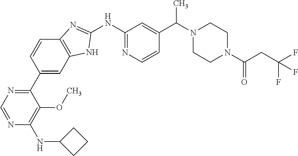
N1(C(C)C2=CC(NC3=NC4=C(C=C(C5=NC=NC(NC6CCC6)=C5OC)C=C4)N3)=NC=C2)CCN(C(CC(F)(F)F)=O)CC1
